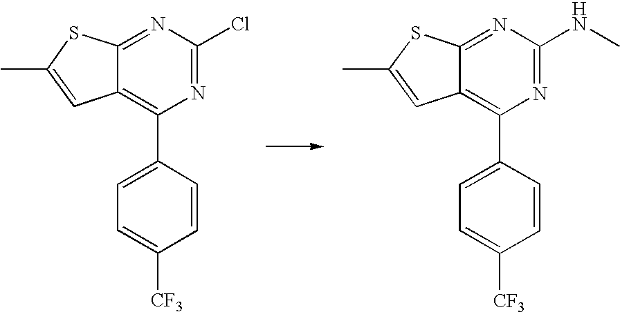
C12=NC(Cl)=NC(C3=CC=C([CF3])C=C3)=C1C=C(C)S2.C12=NC(NC)=NC(C3=CC=C([CF3])C=C3)=C1C=C(C)S2
